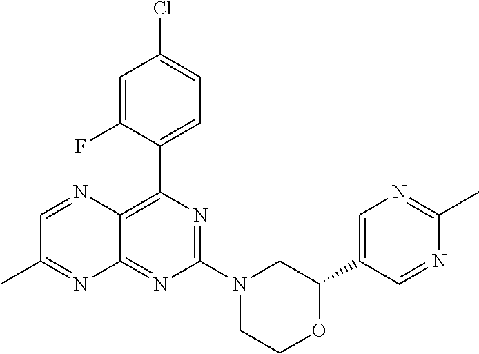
C12=C(C3=CC=C(Cl)C=C3F)N=C(N3CCOC(C4=CN=C(C)N=C4)C3)N=C1N=C(C)C=N2
